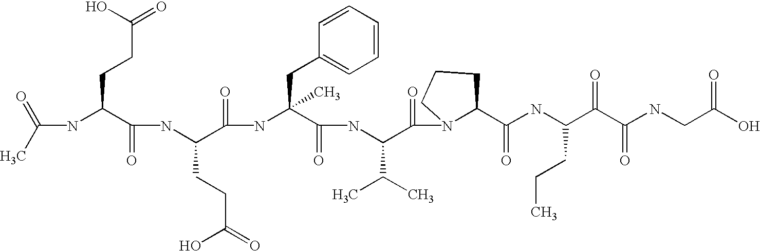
C(NC(C(NC(C(=O)NC(C(=O)NC(C(=O)N1C(C(=O)NC(C(C(=O)NCC(O)=O)=O)CCC)CCC1)C(C)C)(CC1=CC=CC=C1)C)CCC(=O)O)=O)CCC(=O)O)(C)=O
